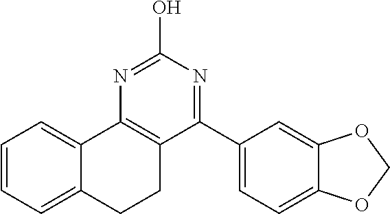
C1=CC=C2C(=C1)C1=C(CC2)C(C2=CC=C3C(=C2)OCO3)=NC(O)=N1
